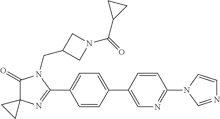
C1(=O)C2(N=C(C3=CC=C(C4=CN=C(N5C=NC=C5)C=C4)C=C3)N1CC1CN(C(=O)C3CC3)C1)CC2
